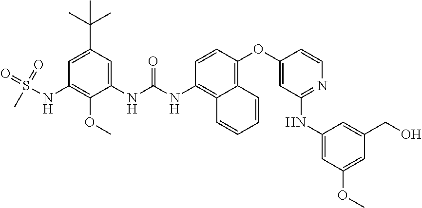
O=S(=O)(C)NC1=C(OC)C(NC(=O)NC2=C3C(=C(OC4=CC(NC5=CC(OC)=CC(CO)=C5)=NC=C4)C=C2)C=CC=C3)=CC(C(C)(C)C)=C1
